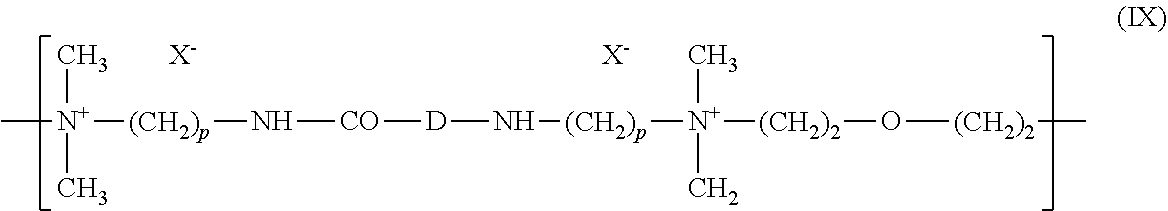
C[N+]([(CH2)p]N[CO][D]N[(CH2)p][N+]([(CH2)2]O[(CH2)2]C)(C)C)(C)C.[X-].[X-]
